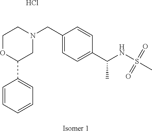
Cl.C1OC(C2=CC=CC=C2)CN(CC2=CC=C(C(NS(C)(=O)=O)C)C=C2)C1
